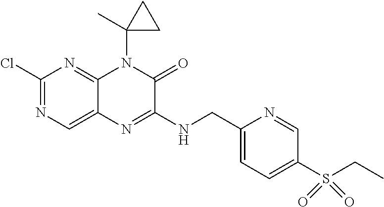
C1(Cl)=NC=C2C(=N1)N(C1(C)CC1)C(=O)C(NCC1=CC=C(S(CC)(=O)=O)C=N1)=N2
